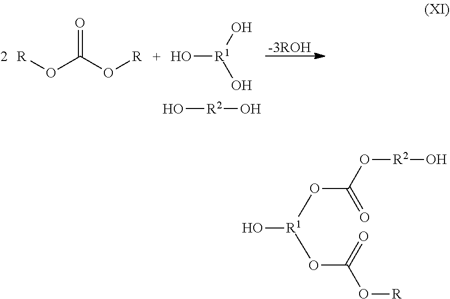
[R]OC(O[R])=O.O[R1](O)O.[-3ROH].O[R2]O.O[R1](OC(O[R])=O)OC(O[R2]O)=O
